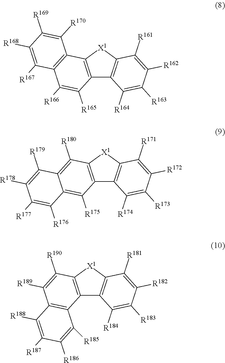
C12=C([X1]C3=C1C([R164])=C([R163])C([R162])=C3[R161])C1=C(C([R166])=C2[R165])C([R167])=C([R168])C([R169])=C1[R170].C12=C([X1]C3=C1C([R174])=C([R173])C([R172])=C3[R171])C([R180])=C1C(=C2[R175])C([R176])=C([R177])C([R178])=C1[R179].C12=C([X1]C3=C1C([R184])=C([R183])C([R182])=C3[R181])C([R190])=C([R189])C1=C2C([R185])=C([R186])C([R187])=C1[R188]
